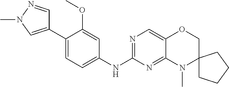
C1(C2=CC=C(NC3=NC=C4C(=N3)N(C)C3(CO4)CCCC3)C=C2OC)=CN(C)N=C1
